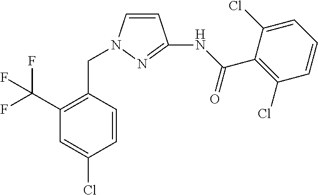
C1=CN(CC2=C(C(F)(F)F)C=C(Cl)C=C2)N=C1NC(C1=C(Cl)C=CC=C1Cl)=O
